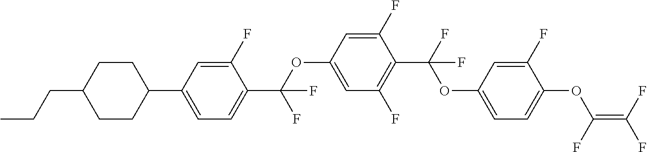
O(C1=CC(F)=C(C(F)(OC2=CC=C(OC(=C(F)F)F)C(F)=C2)F)C(F)=C1)C(C1=CC=C(C2CCC(CCC)CC2)C=C1F)(F)F
